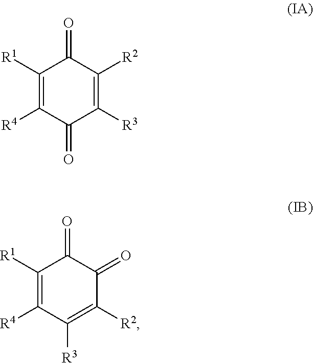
C1([R1])=C([R4])C(=O)C([R3])=C([R2])C1=O.C1([R1])=C([R4])C([R3])=C([R2])C(=O)C1=O
